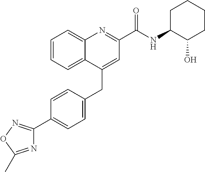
C1=CC(CC2=CC(C(NC3C(O)CCCC3)=O)=NC3=CC=CC=C23)=CC=C1C1=NOC(C)=N1
